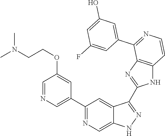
C1(C2=CN=CC(OCCN(C)C)=C2)=NC=C2C(=C1)C(C1=NC3=C(N1)C=CN=C3C1=CC(O)=CC(F)=C1)=NN2
